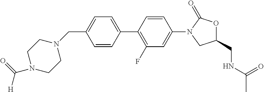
C1(CN2CCN(C(=O)[H])CC2)=CC=C(C2=C(F)C=C(N3CC(CNC(C)=O)OC3=O)C=C2)C=C1
